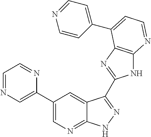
C1(C2=CN=C3C(=C2)C(C2=NC4=C(N2)N=CC=C4C2=CC=NC=C2)=NN3)=CN=CC=N1
